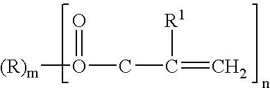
[(R)m]O(CC(=C)[R1])=O
